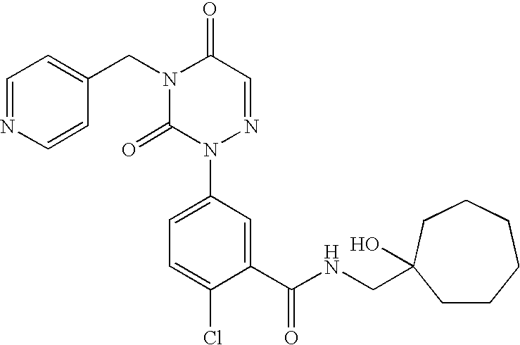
C1(C(NCC2(O)CCCCCC2)=O)=CC(N2N=CC(=O)N(CC3=CC=NC=C3)C2=O)=CC=C1Cl
